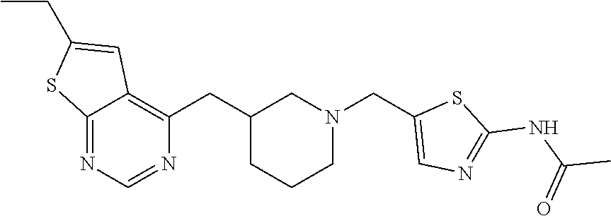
C(C1CCCN(CC2=CN=C(NC(=O)C)S2)C1)C1=C2C(=NC=N1)SC(CC)=C2
